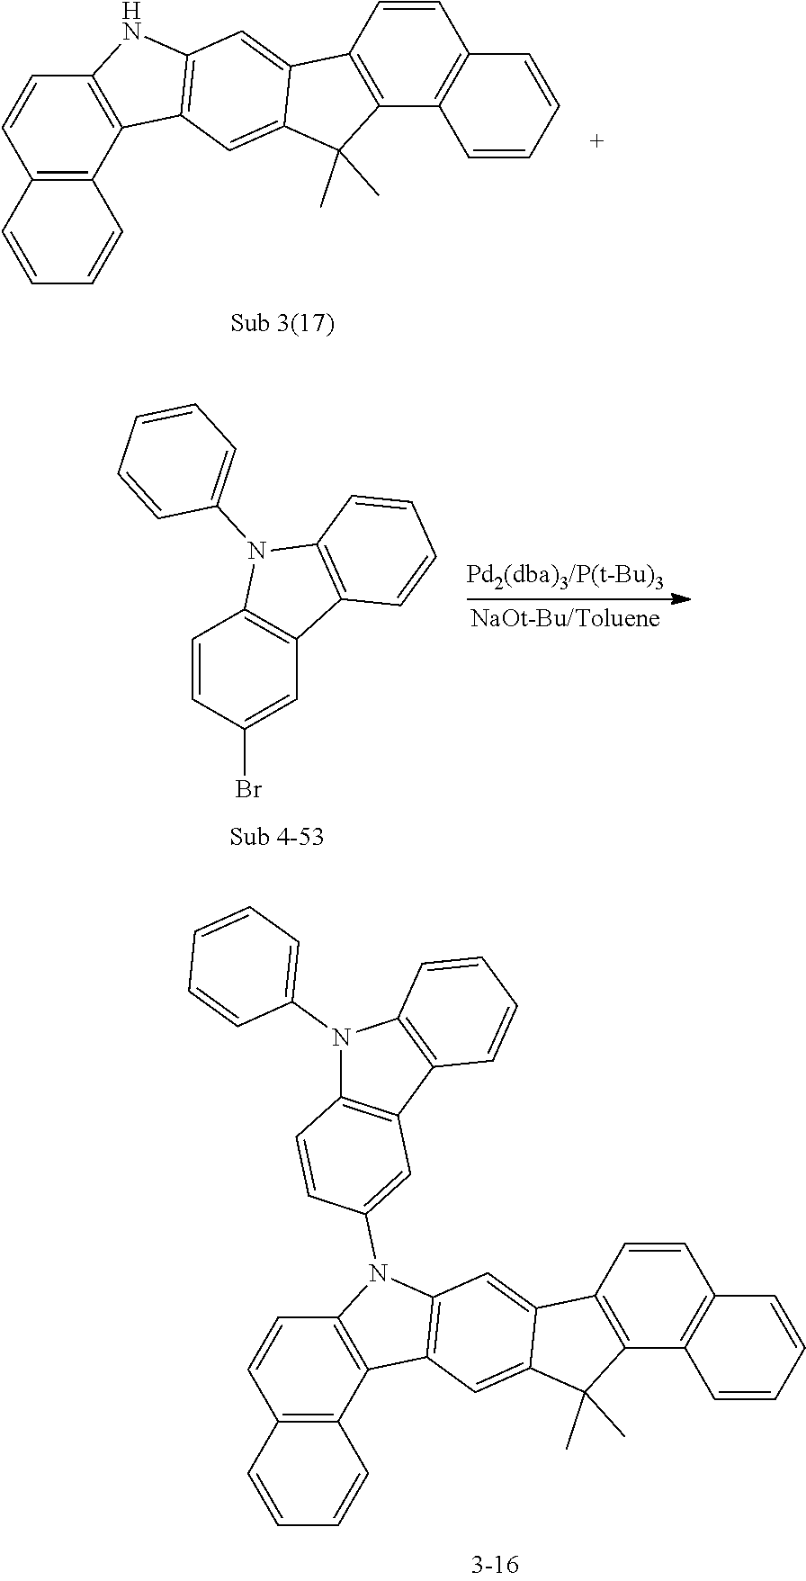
C1=C2C3=C(C4=C(C=C3)C=CC=C4)C(C)(C)C2=CC2=C1NC1=C2C2=C(C=CC=C2)C=C1.C1=CC=CC=C1N1C2=C(C3=C1C=CC=C3)C=C(Br)C=C2.C12=C(C=CC3=C1C(C)(C)C1=CC4=C(N(C5=CC6=C(N(C7=CC=CC=C7)C7=C6C=CC=C7)C=C5)C5=C4C4=C(C=CC=C4)C=C5)C=C31)C=CC=C2
